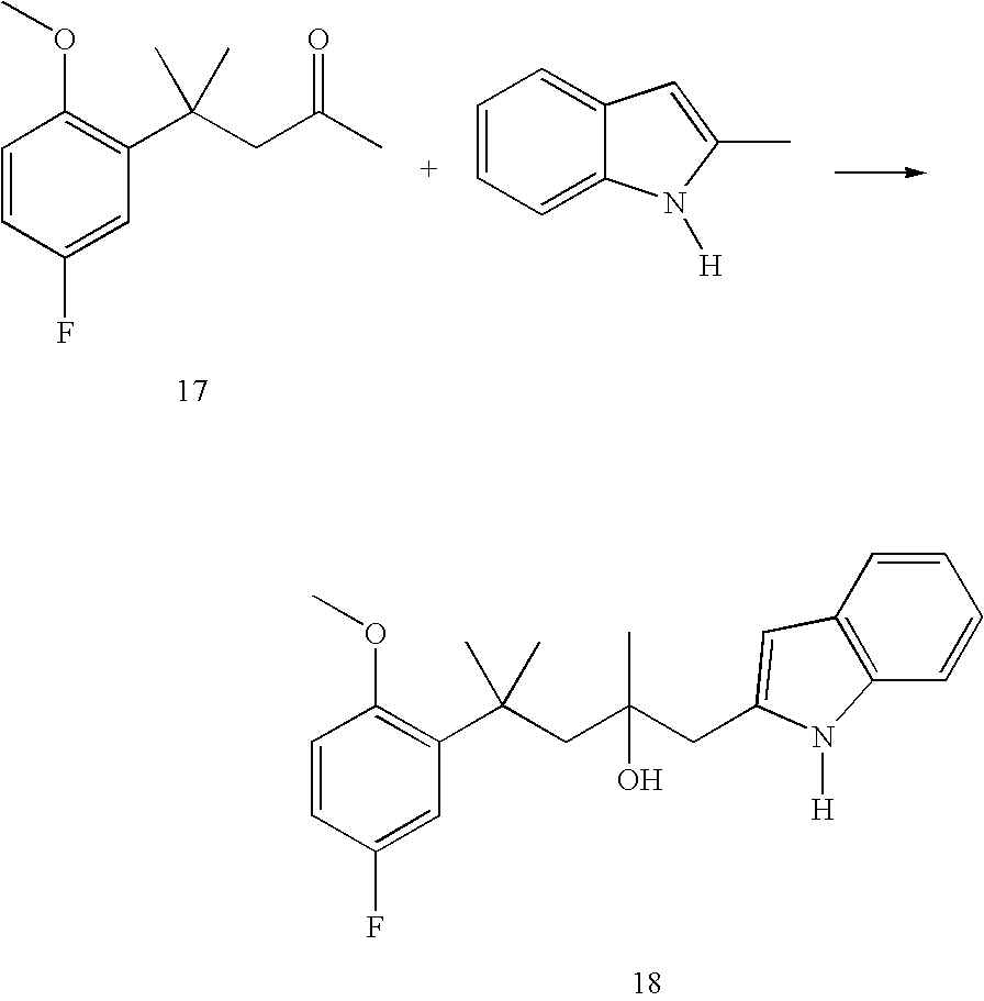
C1=CC(F)=CC(C(CC(C)=O)(C)C)=C1OC.C1=CC=C2C(=C1)C=C(C)N2[H].C1=CC(F)=CC(C(CC(CC2=CC3=C(C=CC=C3)N2[H])(C)O)(C)C)=C1OC
